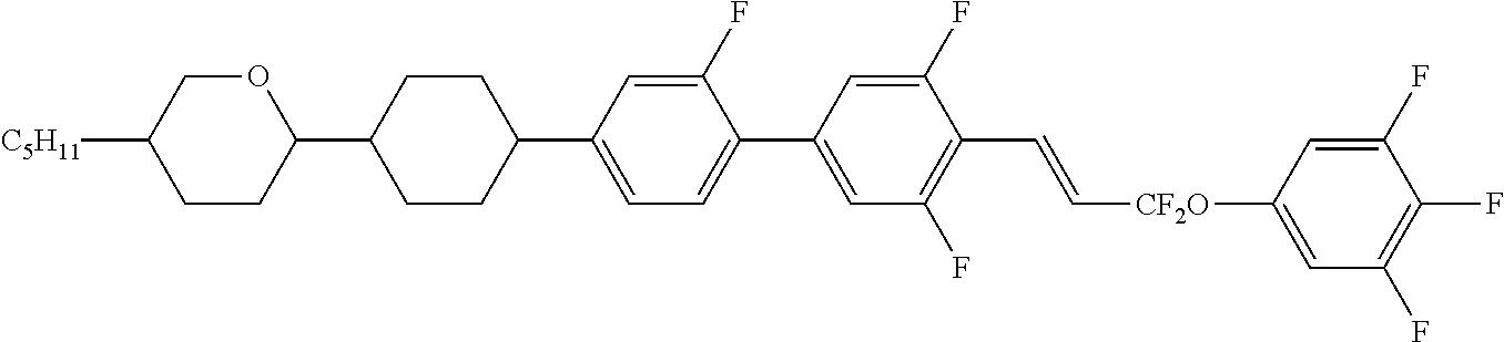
C1(F)=CC(C2CCC(C3OCC([C5H11])CC3)CC2)=CC=C1C1=CC(F)=C(C=C[CF2O]C2=CC(F)=C(F)C(F)=C2)C(F)=C1
